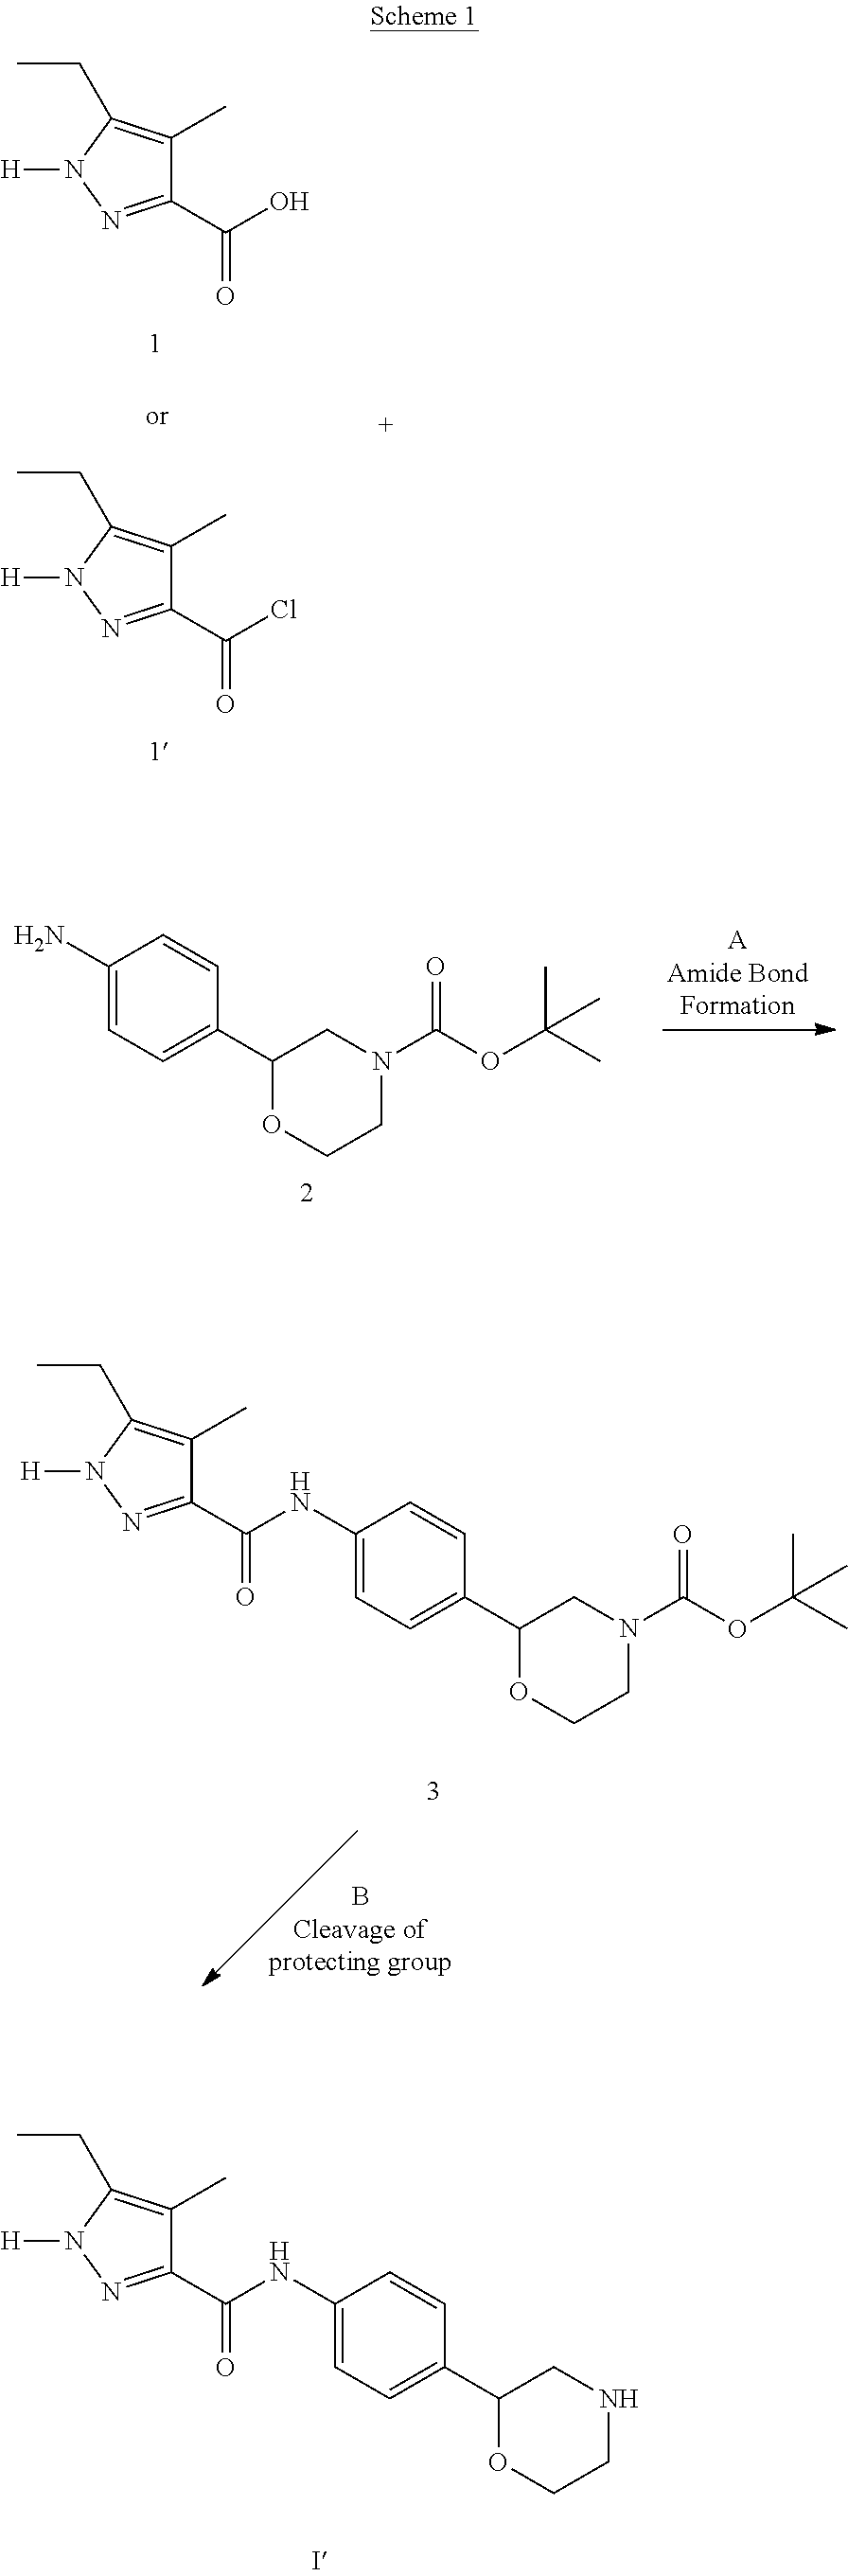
C1(C(O)=O)=NN([H])C(CC)=C1C.C1(C(Cl)=O)=NN([H])C(CC)=C1C.C1(C(=O)NC2=CC=C(C3OCCNC3)C=C2)=NN([H])C(CC)=C1C.C1(N)=CC=C(C2OCCN(C(OC(C)(C)C)=O)C2)C=C1.C1(C(=O)NC2=CC=C(C3OCCN(C(OC(C)(C)C)=O)C3)C=C2)=NN([H])C(CC)=C1C
